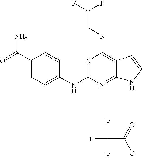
O=C(C1=CC=C(NC2=NC(NCC(F)F)=C3C(=N2)NC=C3)C=C1)N.O=C(O)C(F)(F)F
